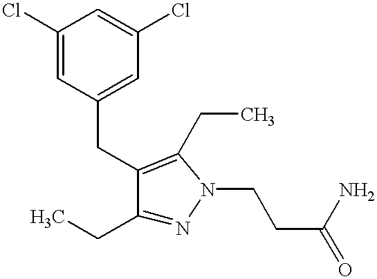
C1(CC)=NN(CCC(N)=O)C(CC)=C1CC1=CC(Cl)=CC(Cl)=C1
